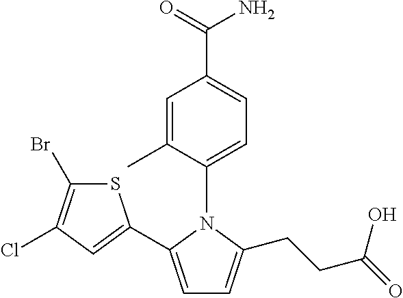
C1=C(C2=CC(Cl)=C(Br)S2)N(C2=CC=C(C(=O)N)C=C2C)C(CCC(=O)O)=C1
